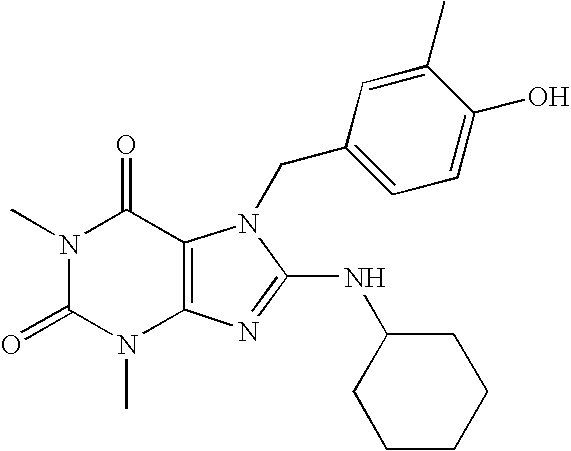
N1(C)C(=O)N(C)C2=C(C1=O)N(CC1=CC=C(O)C(C)=C1)C(NC1CCCCC1)=N2
